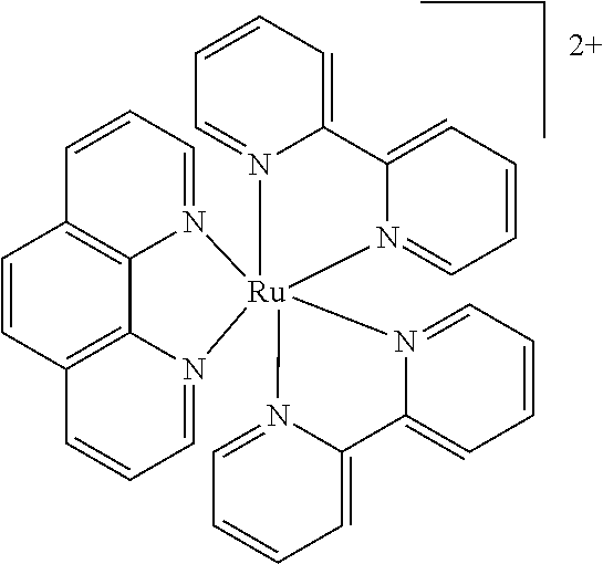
C(CCC)C.C1=CC2=C3C4=C1C=CC=N4[Ru]14(N3=CC=C2)(N2=CC=CC=C2C2=CC=CC=N12)N1=CC=CC=C1C1=CC=CC=N41
